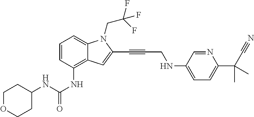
C1=CC(NC(=O)NC2CCOCC2)=C2C(=C1)N(CC(F)(F)F)C(C#CCNC1=CC=C(C(C#N)(C)C)N=C1)=C2
